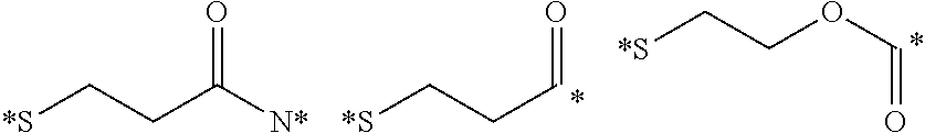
C(CC([N*])=O)[*S].C(CC=O)[*S].*.C(COC=O)[*S].*
